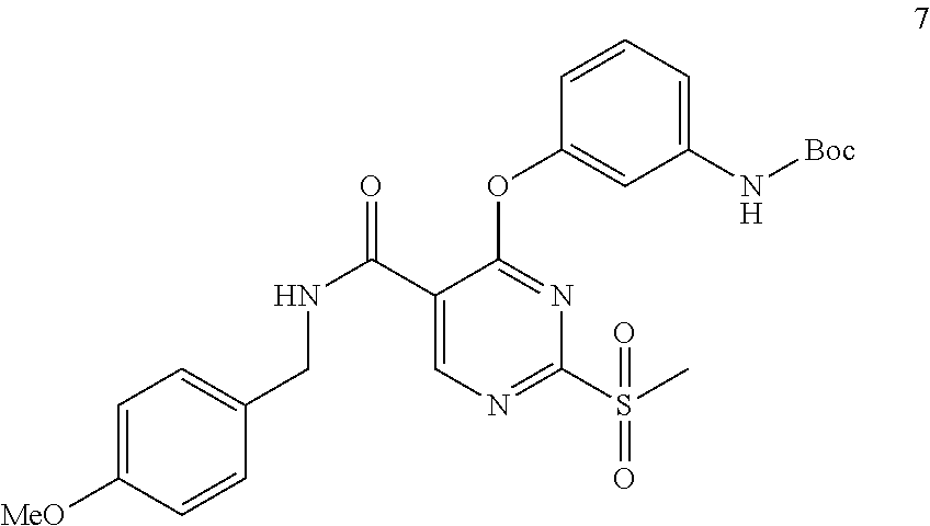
C1(C(NCC2=CC=C([MeO])C=C2)=O)=CN=C(S(C)(=O)=O)N=C1OC1=CC(N[Boc])=CC=C1
